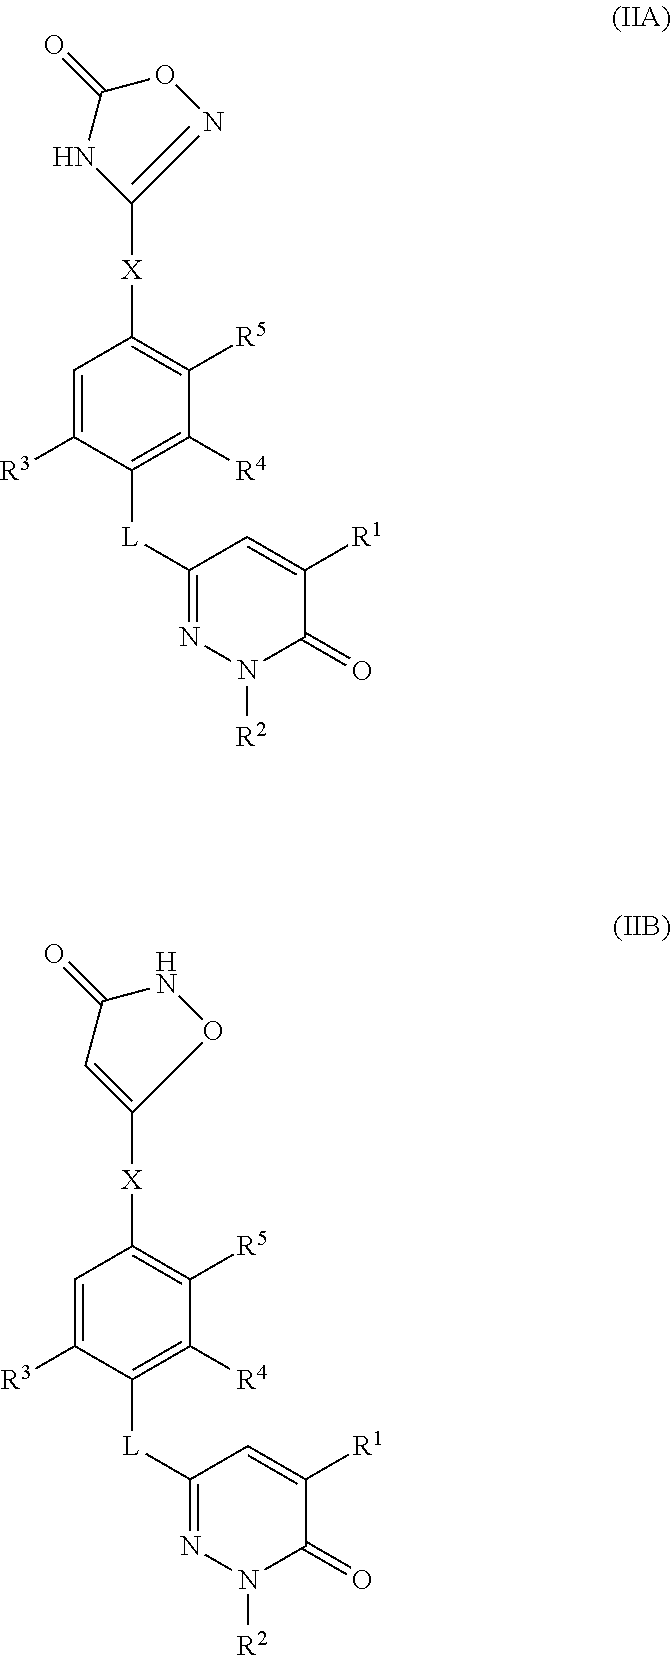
C1([X]C2=C([R5])C([R4])=C([L]C3=NN([R2])C(=O)C([R1])=C3)C([R3])=C2)=NOC(=O)N1.C1([X]C2=C([R5])C([R4])=C([L]C3=NN([R2])C(=O)C([R1])=C3)C([R3])=C2)=CC(=O)NO1
